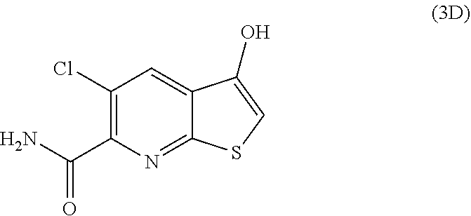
NC(C1=C(Cl)C=C2C(=N1)SC=C2O)=O
